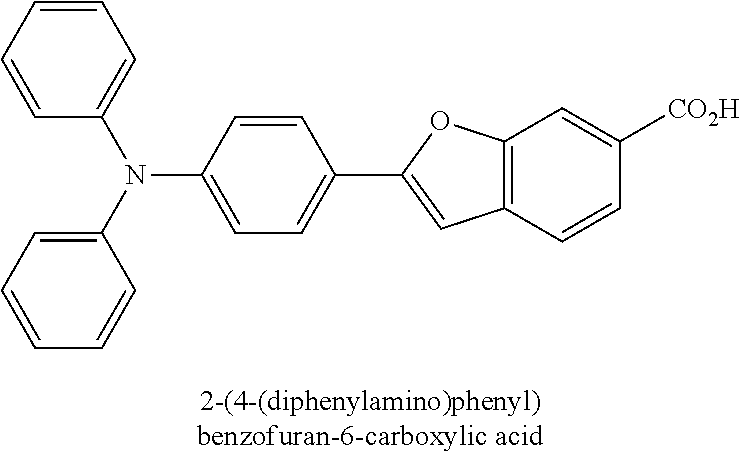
C1=CC=CC=C1N(C1=CC=CC=C1)C1=CC=C(C2=CC3=C(O2)C=C([CO2H])C=C3)C=C1
